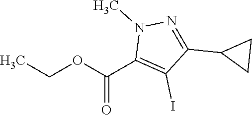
CCOC(C1=C(I)C(C2CC2)=NN1C)=O
